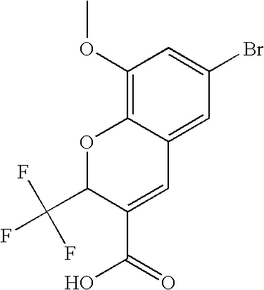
C1(C(O)=O)=CC2=CC(Br)=CC(OC)=C2OC1C(F)(F)F
